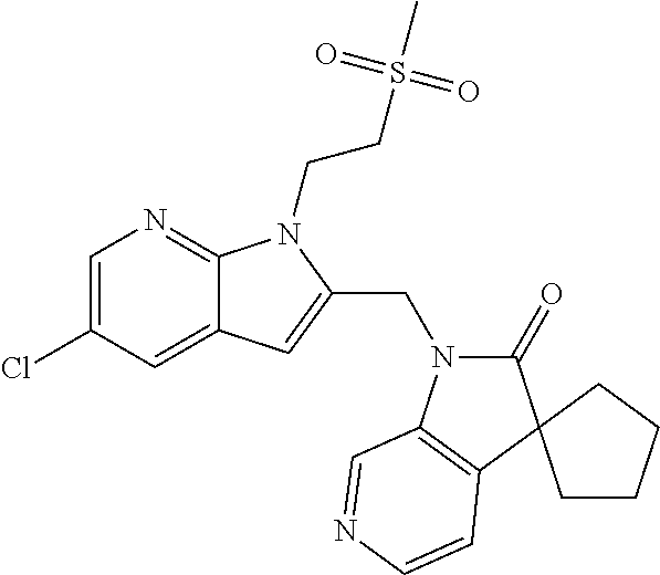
C1=C(Cl)C=C2C(=N1)N(CCS(C)(=O)=O)C(CN1C(=O)C3(C4=C1C=NC=C4)CCCC3)=C2
